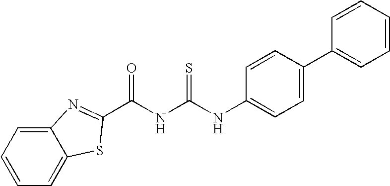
C12=CC=CC=C1SC(C(NC(NC1=CC=C(C3=CC=CC=C3)C=C1)=S)=O)=N2
